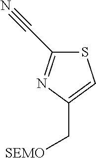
[SEMO]CC1=CSC(C#N)=N1
